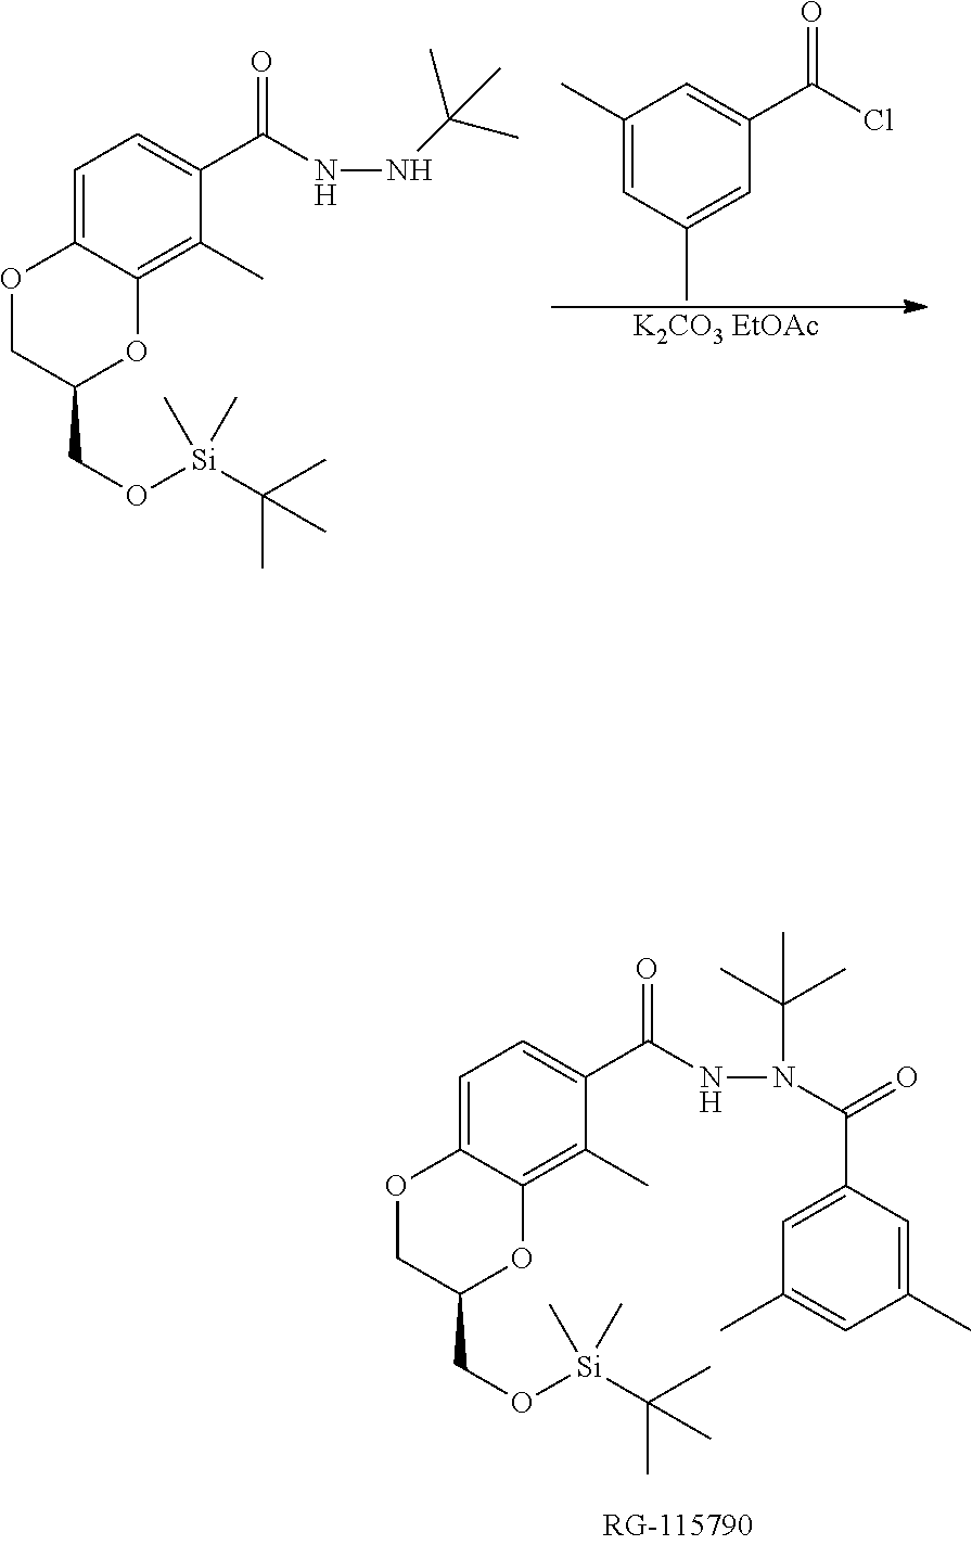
[K2CO3 EtOAc].C1(C)=CC(C)=CC(C(Cl)=O)=C1.C1=C2C(=C(C)C(C(NNC(C)(C)C)=O)=C1)OC(CO[Si](C)(C)C(C)(C)C)CO2.C1=C2C(=C(C)C(C(NN(C(C)(C)C)C(=O)C3=CC(C)=CC(C)=C3)=O)=C1)OC(CO[Si](C)(C)C(C)(C)C)CO2
